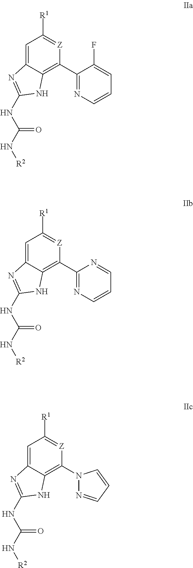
C1=C2C(=C(C3=NC=CC=C3F)[Z]=C1[R1])NC(NC(N[R2])=O)=N2.C1=C2C(=C(C3=NC=CC=N3)[Z]=C1[R1])NC(NC(N[R2])=O)=N2.C1=C2C(=C(N3N=CC=C3)[Z]=C1[R1])NC(NC(N[R2])=O)=N2
